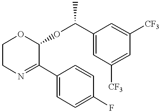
C1(C2=NCCOC2OC(C2=CC([CF3])=CC([CF3])=C2)C)=CC=C(F)C=C1
